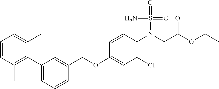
C1=CC(C)=C(C2=CC=CC(COC3=CC(Cl)=C(N(CC(OCC)=O)S(=O)(=O)N)C=C3)=C2)C(C)=C1
